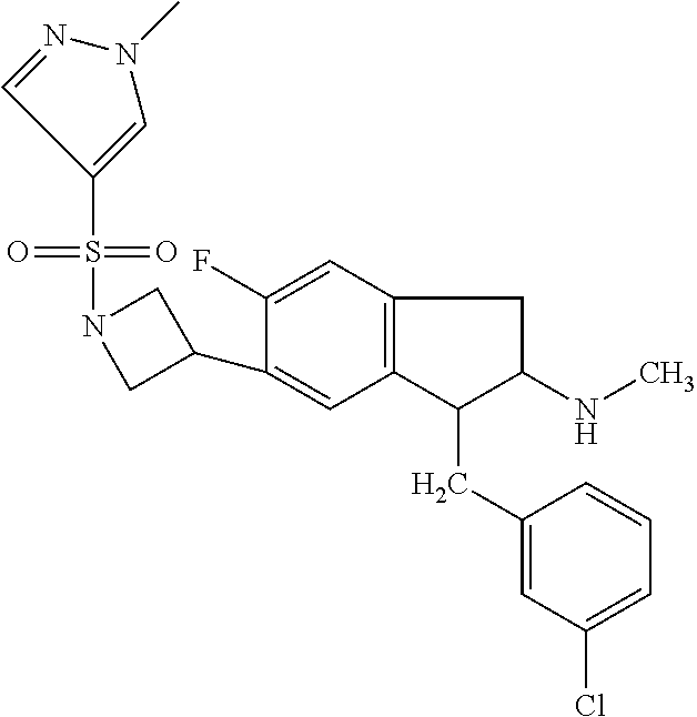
C1(S(=O)(=O)N2CC(C3=CC4=C(C=C3F)CC(NC)C4CC3=CC(Cl)=CC=C3)C2)=CN(C)N=C1
